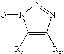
C1([R7])=C([R8])N=NN1O
